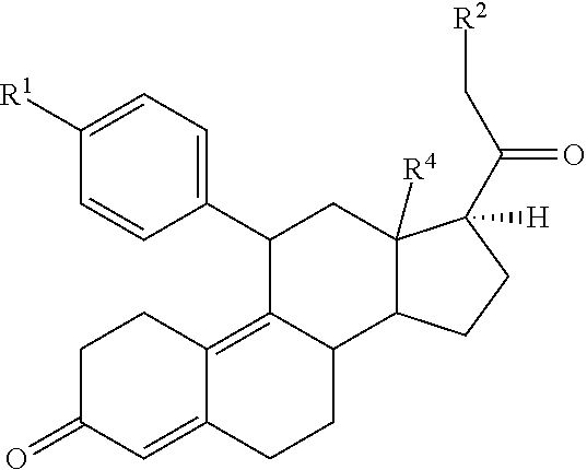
C1C(=O)C=C2C(=C3C(CC2)C2C([R4])(CC3C3=CC=C([R1])C=C3)C(C(C[R2])=O)([H])CC2)C1
